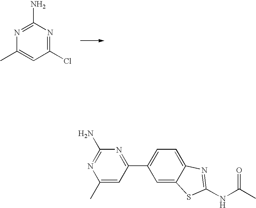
C1(Cl)=NC(N)=NC(C)=C1.C1(C)=CC(C2=CC=C3C(=C2)SC(NC(C)=O)=N3)=NC(N)=N1
